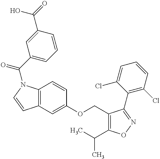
C12=C(C=C(OCC3=C(C(C)C)ON=C3C3=C(Cl)C=CC=C3Cl)C=C1)C=CN2C(C1=CC=CC(C(=O)O)=C1)=O
